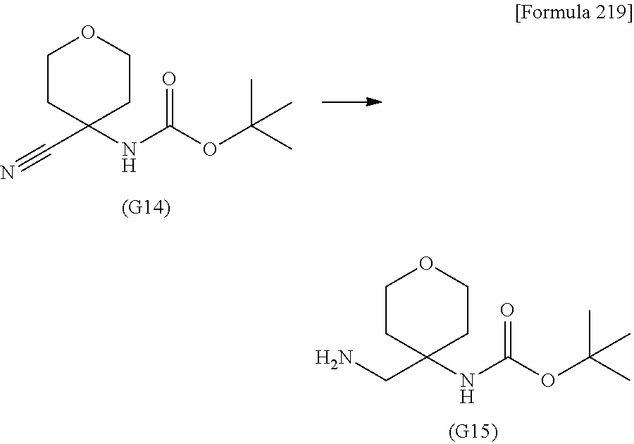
C1CC(NC(=O)OC(C)(C)C)(C#N)CCO1.C1CC(NC(=O)OC(C)(C)C)(CN)CCO1
